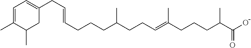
C(=C(CCCC(C)C(O)=O)C)CCC(CCCC=CCC1=CC=C(C)C(C)C1)C
